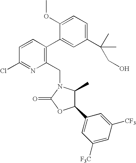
C1=CC(Cl)=NC(CN2C(C)C(C3=CC([F3C])=CC([CF3])=C3)OC2=O)=C1C1=CC(C(C)(C)CO)=CC=C1OC
